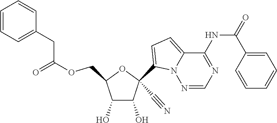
O(CC1C(O)C(O)C(C#N)(C2=CC=C3N2N=CN=C3NC(=O)C2=CC=CC=C2)O1)C(=O)CC1=CC=CC=C1
